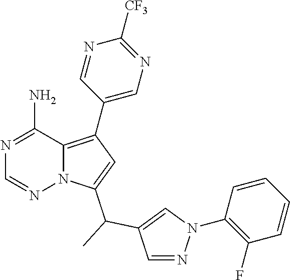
N1=C(N)C2=C(C3=CN=C([CF3])N=C3)C=C(C(C3=CN(C4=C(F)C=CC=C4)N=C3)C)N2N=C1
